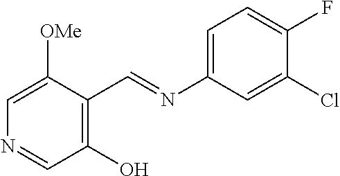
C1(O)=C(C=NC2=CC=C(F)C(Cl)=C2)C([OMe])=CN=C1
